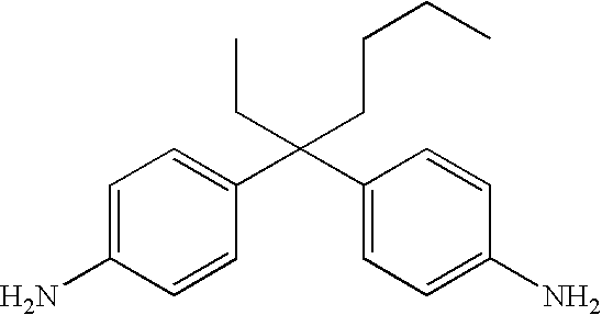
C(C1=CC=C(N)C=C1)(C1=CC=C(N)C=C1)(CC)CCCC
